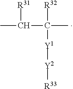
CC(C(C)([R32])[Y1][Y2][R33])[R31]
